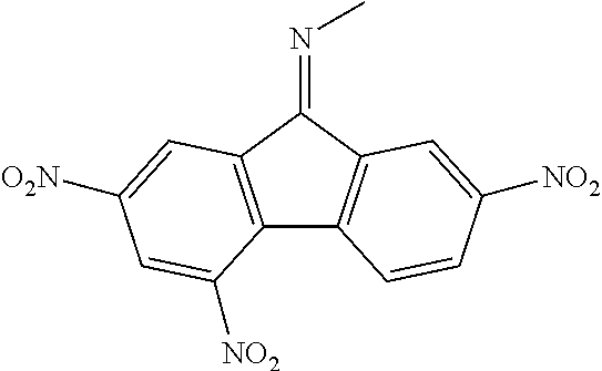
C12=C(C(=NC)C3=C1C=CC([NO2])=C3)C=C([O2N])C=C2[NO2]
